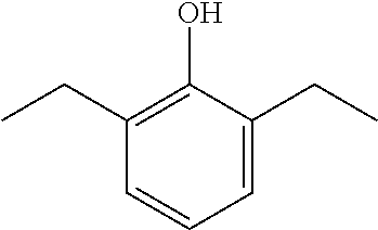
C1=C(CC)C(O)=C(CC)C=C1
